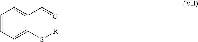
C1=CC=C(S[R])C(C=O)=C1
